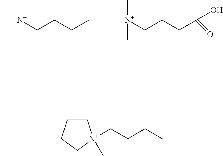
C[N+](C)(C)CCCC.C[N+](C)(C)CCCC(O)=O.C1CCC[N+]1(CCCC)C
